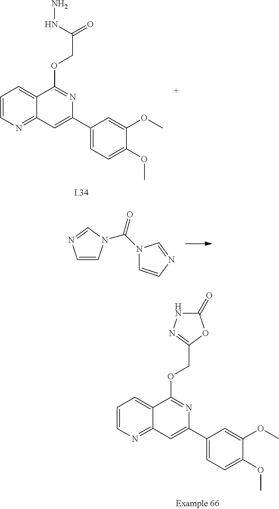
C1=CN=C2C(=C1)C(OCC1=NNC(=O)O1)=NC(C1=CC=C(OC)C(OC)=C1)=C2.C1=CN=C2C(=C1)C(OCC(=O)NN)=NC(C1=CC=C(OC)C(OC)=C1)=C2.C1=CN(C(=O)N2C=CN=C2)C=N1
